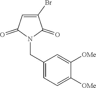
C1(Br)=CC(=O)N(CC2=CC=C([OMe])C([OMe])=C2)C1=O
